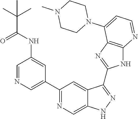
C1=NC=C(C2=NC=C3C(=C2)C(C2=NC4=C(N2)N=CC=C4N2CCN(C)CC2)=NN3)C=C1NC(=O)C(C)(C)C
